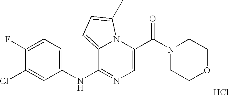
C1=C(C(N2CCOCC2)=O)N2C(=CC=C2C)C(NC2=CC=C(F)C(Cl)=C2)=N1.Cl
